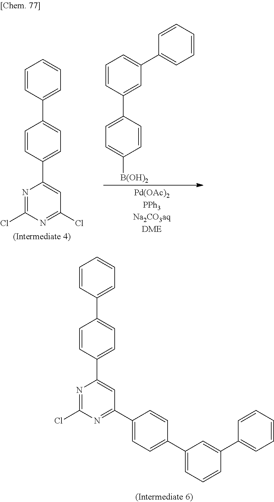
C1=CC(C2=CC=C(C3=CC(Cl)=NC(Cl)=N3)C=C2)=CC=C1.C1=CC(C2=CC=C([B(OH)2])C=C2)=CC(C2=CC=CC=C2)=C1.C1=CC(C2=CC=C(C3=CC(C4=CC=C(C5=CC=CC(C6=CC=CC=C6)=C5)C=C4)=NC(Cl)=N3)C=C2)=CC=C1
